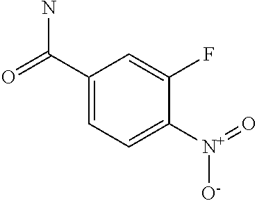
C1(C(=O)N)=CC=C([N+](=O)[O-])C(F)=C1
